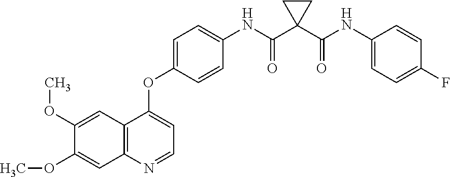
C12=C(N=CC=C1OC1=CC=C(NC(C3(C(NC4=CC=C(F)C=C4)=O)CC3)=O)C=C1)C=C(OC)C(OC)=C2
